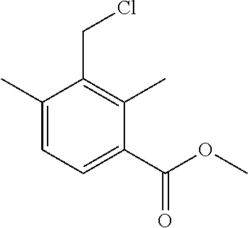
C1(C)=CC=C(C(=O)OC)C(C)=C1CCl
